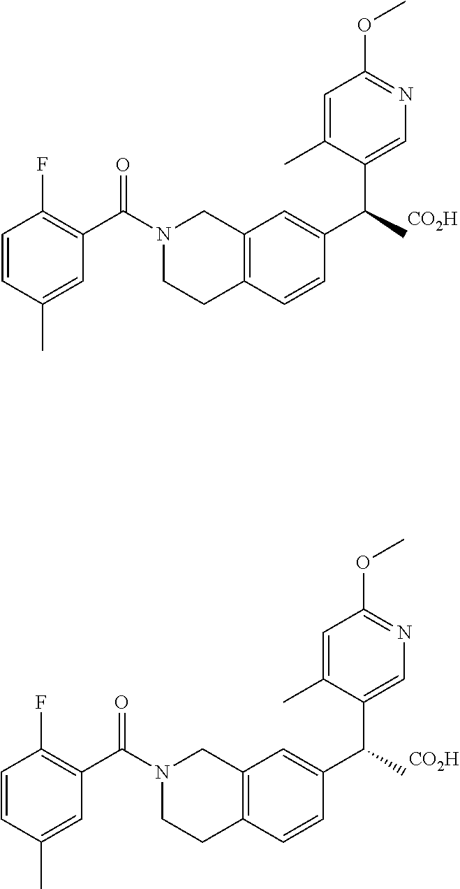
C12=C(C=C(C(C3=CN=C(OC)C=C3C)C)C=C1)CN(C(C1=C(F)C=CC(C)=C1)=O)CC2.[CO2H].C12=C(C=C(C(C3=CN=C(OC)C=C3C)C)C=C1)CN(C(C1=C(F)C=CC(C)=C1)=O)CC2.[CO2H]
